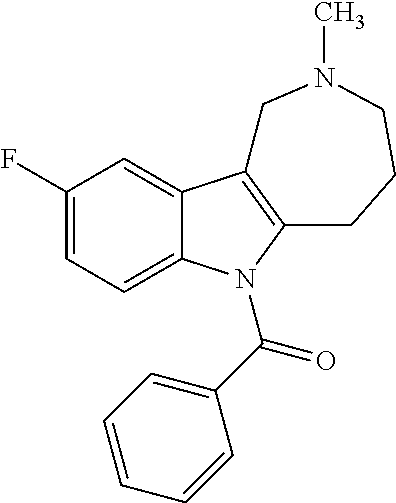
C1(F)=CC=C2C(=C1)C1=C(N2C(C2=CC=CC=C2)=O)CCCN(C)C1
